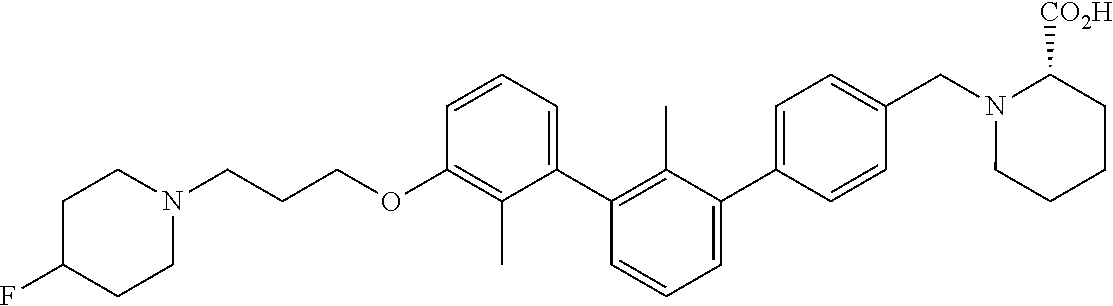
C1(OCCCN2CCC(F)CC2)=C(C)C(C2=C(C)C(C3=CC=C(CN4CCCCC4[CO2H])C=C3)=CC=C2)=CC=C1
